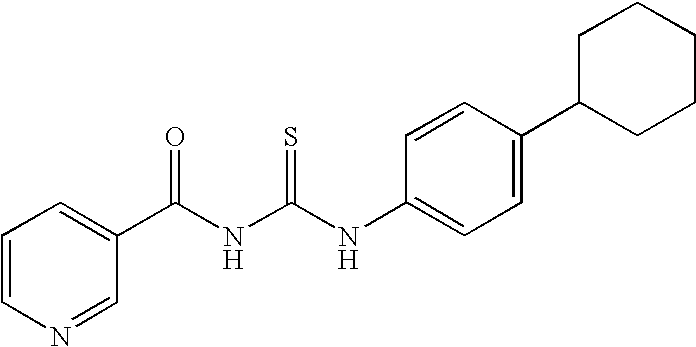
N(C(NC(C1=CC=CN=C1)=O)=S)C1=CC=C(C2CCCCC2)C=C1
